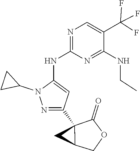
C1(N2N=C(C34C(=O)OCC3C4)C=C2NC2=NC=C(C(F)(F)F)C(NCC)=N2)CC1
